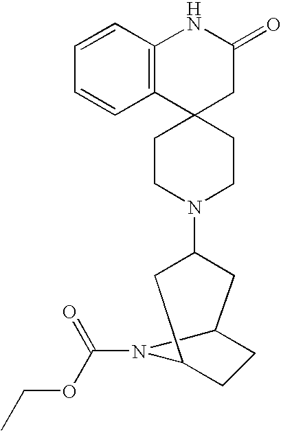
C12(CCN(C3CC4CCC(C3)N4C(=O)OCC)CC1)CC(=O)NC1=C2C=CC=C1
